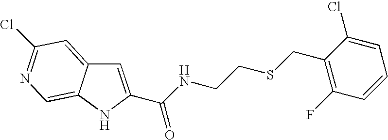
C(C1=CC2=CC(Cl)=NC=C2N1)(NCCSCC1=C(F)C=CC=C1Cl)=O
